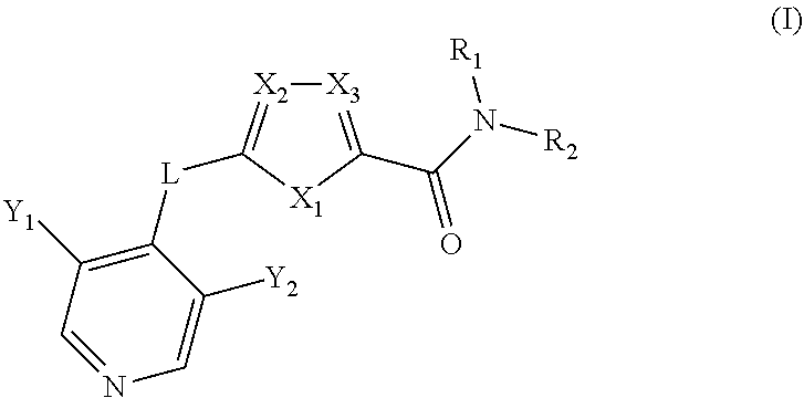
[X3]1=C(C(N([R2])[R1])=O)[X1]C([L]C2=C([Y1])C=NC=C2[Y2])=[X2]1
